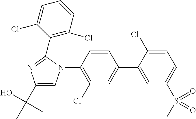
C1=C(C2=CC(Cl)=C(N3C=C(C(O)(C)C)N=C3C3=C(Cl)C=CC=C3Cl)C=C2)C(Cl)=CC=C1S(C)(=O)=O
